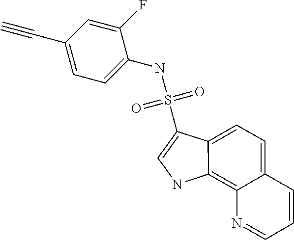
N(S(C1=CNC2=C3C(=CC=C12)C=CC=N3)(=O)=O)C1=CC=C(C#C)C=C1F
